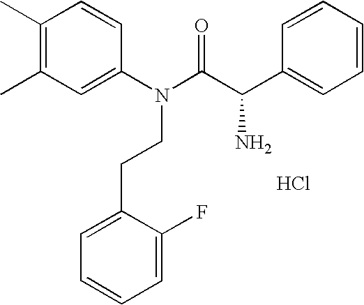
C1(C)=C(C)C=C(N(C(C(C2=CC=CC=C2)N)=O)CCC2=CC=CC=C2F)C=C1.Cl
